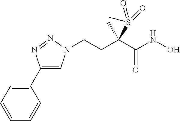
C1(C2=CC=CC=C2)=CN(CCC(C(=O)NO)(S(C)(=O)=O)C)N=N1
